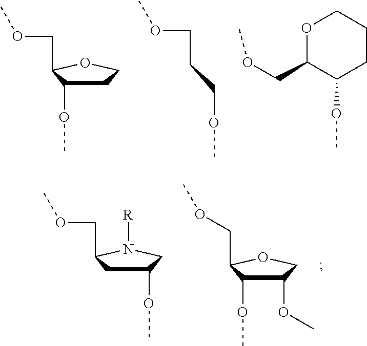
C1C(OC)C(COC)OC1.O1C(COC)C(OC)CCC1.C(COC)COC.C1(OC)C(OC)C(COC)OC1.C1C(COC)N([R])CC1OC
